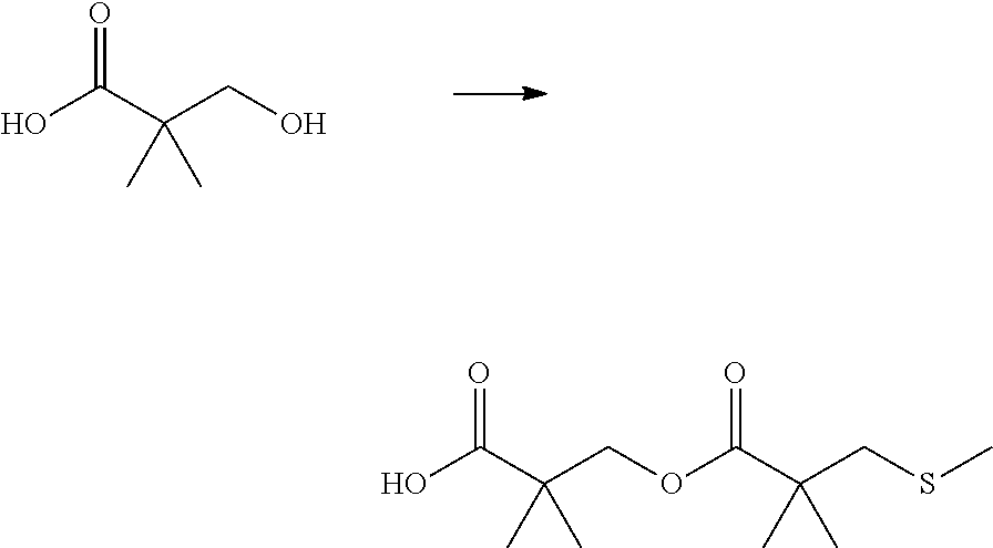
C(C(CO)(C)C)(=O)O.C(C(COC(C(CSC)(C)C)=O)(C)C)(=O)O
